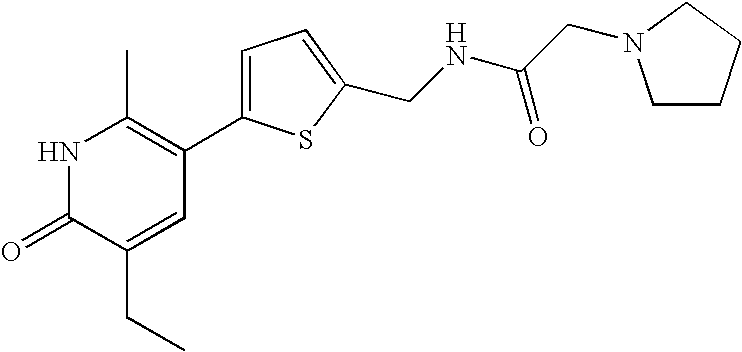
N1C(=O)C(CC)=CC(C2=CC=C(CNC(CN3CCCC3)=O)S2)=C1C
